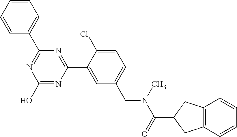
N1=C(C2=CC=CC=C2)N=C(C2=CC(CN(C(C3CC4=C(C3)C=CC=C4)=O)C)=CC=C2Cl)N=C1O
